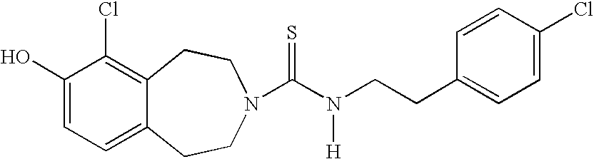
C1(O)=CC=C2C(=C1Cl)CCN(C(N([H])CCC1=CC=C(Cl)C=C1)=S)CC2
